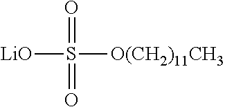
[LiO]S([O(CH2)11CH3])(=O)=O
